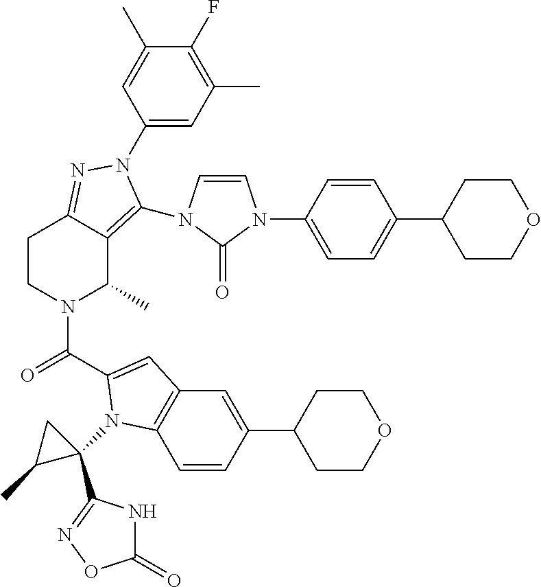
C1(N2C(N3C=CN(C4=CC=C(C5CCOCC5)C=C4)C3=O)=C3C(C)N(C(=O)C4=CC5=C(C=CC(C6CCOCC6)=C5)N4C4(C5=NOC(=O)N5)CC4C)CCC3=N2)=CC(C)=C(F)C(C)=C1
